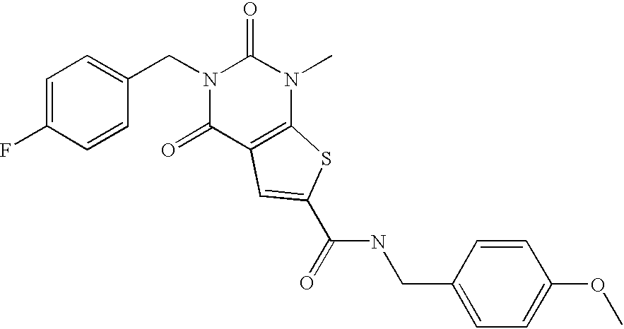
N1(CC2=CC=C(F)C=C2)C(=O)C2=C(N(C)C1=O)SC(C(NCC1=CC=C(OC)C=C1)=O)=C2
